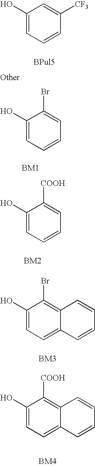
C1(O)=CC=C2C(=C1[COOH])C=CC=C2.C1(O)=CC=CC=C1[COOH].C1(O)=CC=CC=C1Br.C1(O)=CC=CC([CF3])=C1.C1(O)=CC=C2C(=C1Br)C=CC=C2
